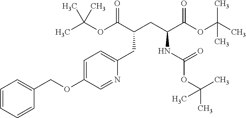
C1=C(OCC2=CC=CC=C2)C=NC(CC(CC(C(OC(C)(C)C)=O)NC(OC(C)(C)C)=O)C(OC(C)(C)C)=O)=C1
